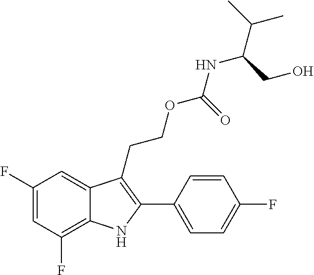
C1(F)=C2C(=CC(F)=C1)C(CCOC(NC(C(C)C)CO)=O)=C(C1=CC=C(F)C=C1)N2
